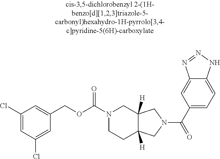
C1(Cl)=CC(Cl)=CC(COC(=O)N2CCC3([H])C([H])(C2)CN(C(=O)C2=CC=C4C(=C2)N=NN4)C3)=C1
